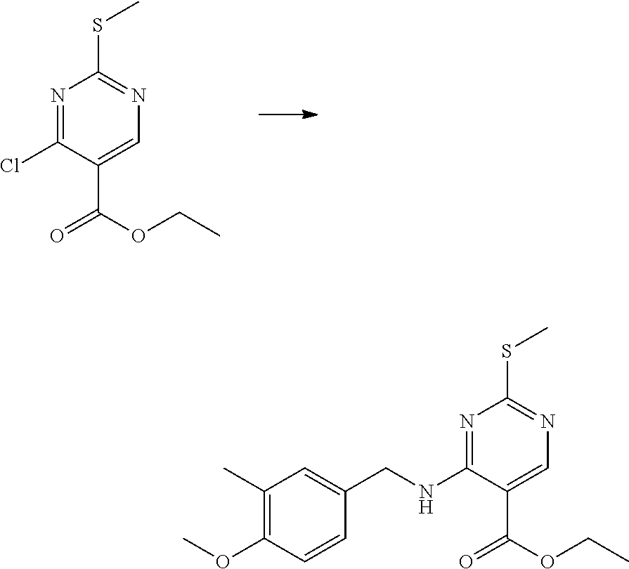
N1=C(Cl)C(C(OCC)=O)=CN=C1SC.N1=C(NCC2=CC(C)=C(OC)C=C2)C(C(OCC)=O)=CN=C1SC
